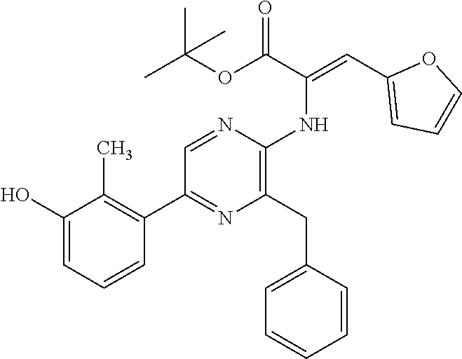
C1(O)=CC=CC(C2=NC(CC3=CC=CC=C3)=C(NC(=CC3=CC=CO3)C(OC(C)(C)C)=O)N=C2)=C1C
